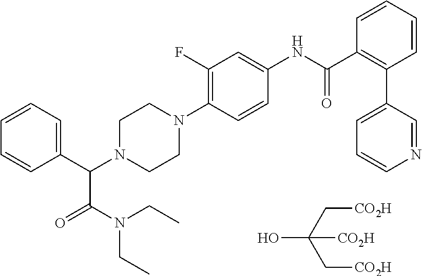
C1(C(N2CCN(C3=C(F)C=C(NC(C4=C(C5=CC=CN=C5)C=CC=C4)=O)C=C3)CC2)C(N(CC)CC)=O)=CC=CC=C1.OC(C[CO2H])(C[CO2H])[CO2H]
